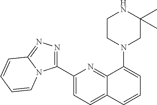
C1(C2=NN=C3N2C=CC=C3)=CC=C2C(=N1)C(N1CC(C)(C)NCC1)=CC=C2
